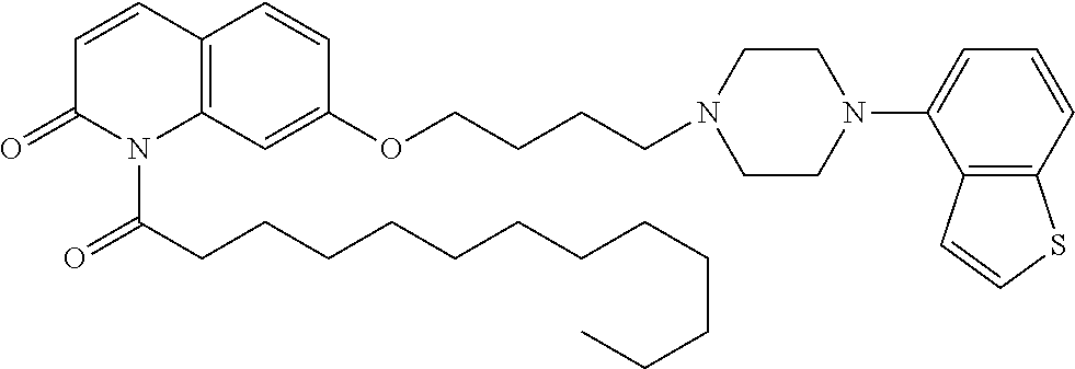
C1=CC2=C(N(C(CCCCCCCCCCCC)=O)C1=O)C=C(OCCCCN1CCN(C3=CC=CC4=C3C=CS4)CC1)C=C2
